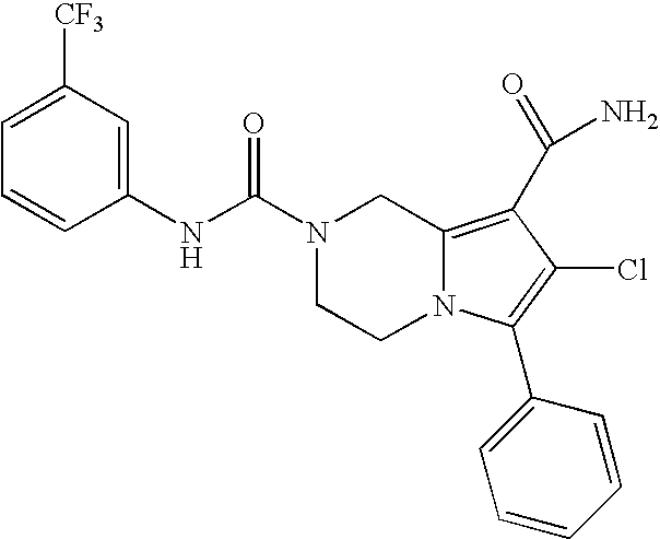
C1=C([CF3])C=C(NC(N2CCN3C(=C(C(N)=O)C(Cl)=C3C3=CC=CC=C3)C2)=O)C=C1
